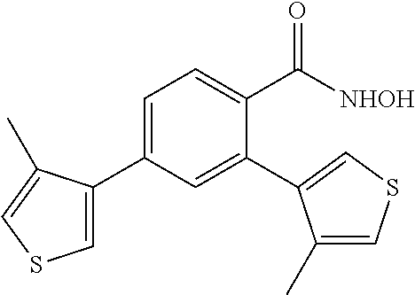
C1=C(C2=CSC=C2C)C=C(C2=CSC=C2C)C(C([NHOH])=O)=C1
